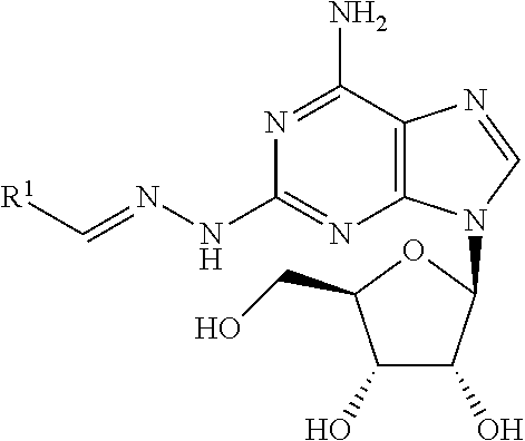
N1=C(N)C2=C(N=C1NN=C[R1])N(C1C(O)C(O)C(CO)O1)C=N2
